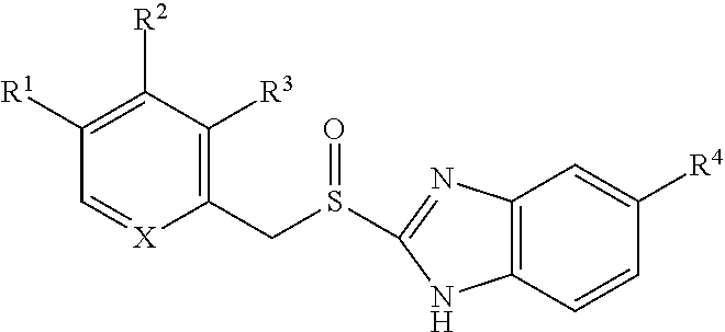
C1(CS(=O)C2=NC3=C(C=CC([R4])=C3)N2)=C([R3])C([R2])=C([R1])C=[X]1
